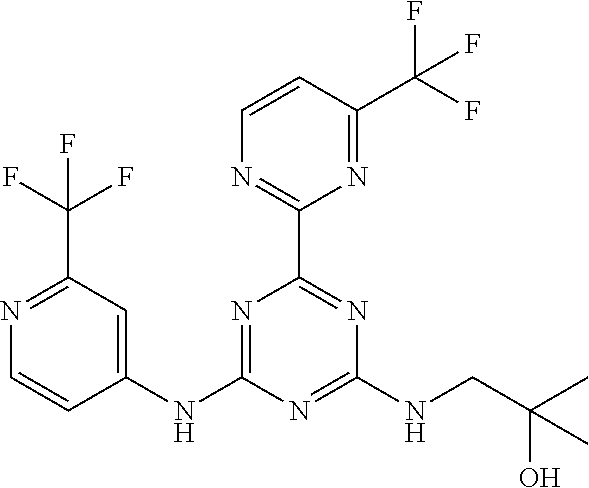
C1=CC(C(F)(F)F)=NC(C2=NC(NCC(C)(O)C)=NC(NC3=CC(C(F)(F)F)=NC=C3)=N2)=N1
